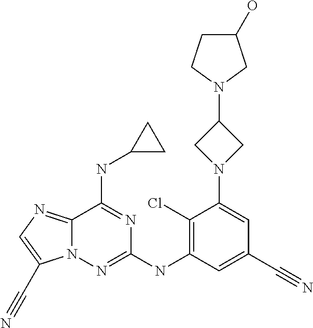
C12=NC=C(C#N)N1N=C(NC1=C(Cl)C(N3CC(N4CC(O)CC4)C3)=CC(C#N)=C1)N=C2NC1CC1
